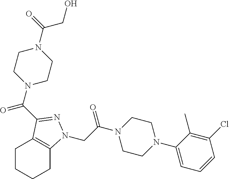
C(C(N1CCN(C2=CC=CC(Cl)=C2C)CC1)=O)N1C2=C(CCCC2)C(C(N2CCN(C(=O)CO)CC2)=O)=N1
